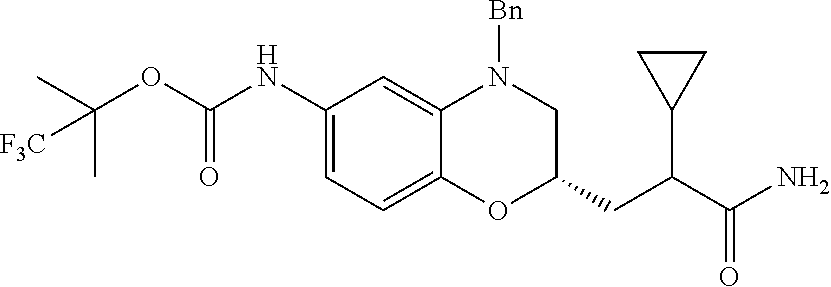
C1(NC(OC(C)(C)[F3C])=O)=CC=C2C(=C1)N([Bn])CC(CC(C(N)=O)C1CC1)O2
